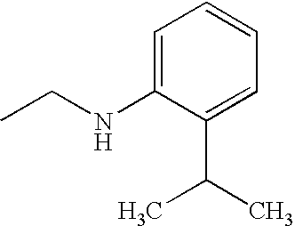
CCNC1=CC=CC=C1C(C)C
